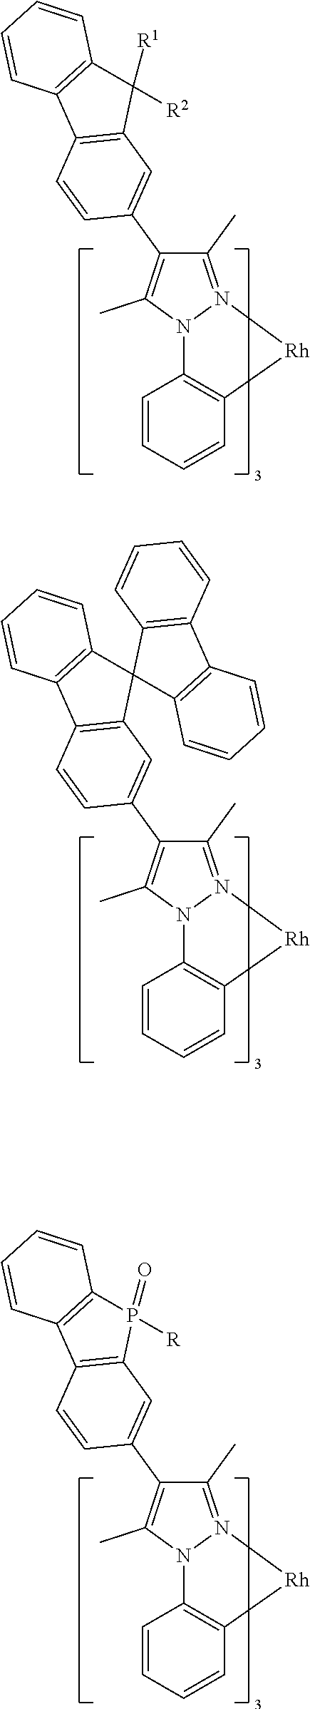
C1=CC=CC2=C1N1N(=C(C)C(C3=CC4=C(C=C3)C3=C(C4([R2])[R1])C=CC=C3)=C1C)[Rh]2.C1=CC=CC2=C1N1N(=C(C)C(C3=CC4=C(C=C3)C3=C(C=CC=C3)C43C4=C(C5=C3C=CC=C5)C=CC=C4)=C1C)[Rh]2.C1=CC=CC2=C1N1N(=C(C)C(C3=CC4=C(C=C3)C3=C(P4([R])=O)C=CC=C3)=C1C)[Rh]2
